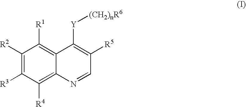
C1([R2])=C([R3])C([R4])=C2C(=C1[R1])C([Y][(CH2)nR6])=C([R5])C=N2
